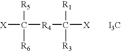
[X]C([R5])([R6])[R4]C([R1])([R3])[X].[I3C]
